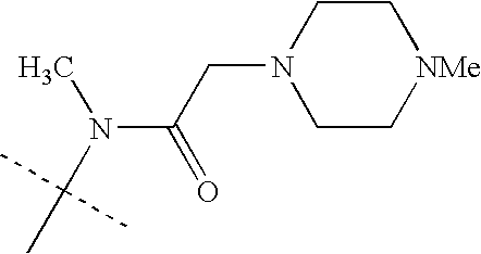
C1CN(CC(N(C(C)(C)C)C)=O)CC[NMe]1
